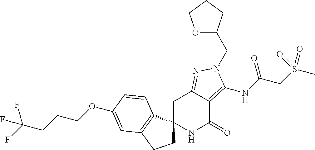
C1C2(C3=C(C1)C=C(OCCCC(F)(F)F)C=C3)NC(=O)C1=C(NC(CS(C)(=O)=O)=O)N(CC3OCCC3)N=C1C2
